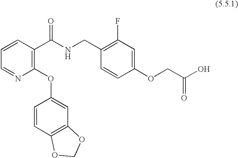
C1=CC(C(NCC2=C(F)C=C(OCC(O)=O)C=C2)=O)=C(OC2=CC3=C(C=C2)OCO3)N=C1
